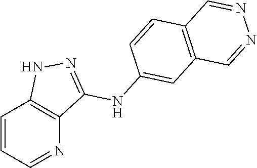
C1=CC=NC2=C1NN=C2NC1=CC2=C(C=C1)C=NN=C2
